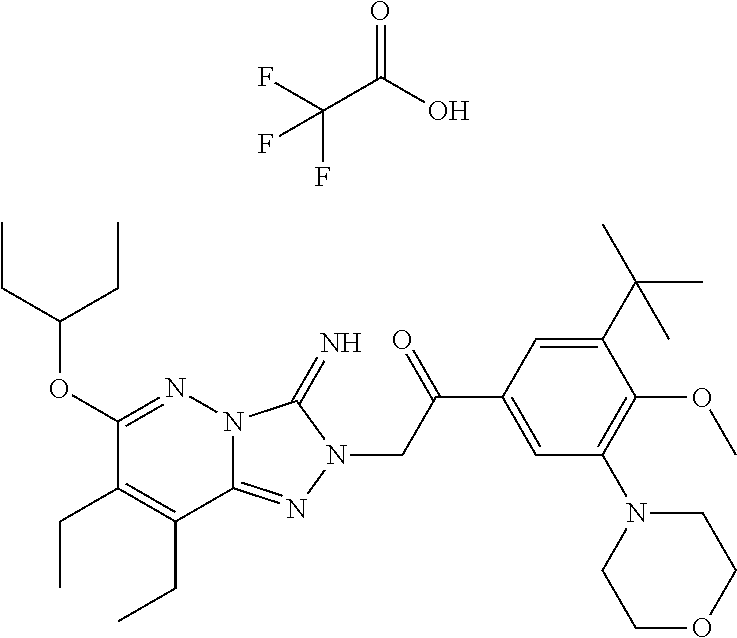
C1(OC(CC)CC)=NN2C(=NN(CC(C3=CC(N4CCOCC4)=C(OC)C(C(C)(C)C)=C3)=O)C2=N)C(CC)=C1CC.C(C(=O)O)(F)(F)F
